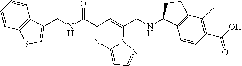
C(C1=NC2=CC=NN2C(C(NC2C3=C(C(C)=C(C(O)=O)C=C3)CC2)=O)=C1)(=O)NCC1=CSC2=C1C=CC=C2
